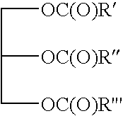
C(C(C[OC(O)R'''])[OC(O)R])[OC(O)R]
